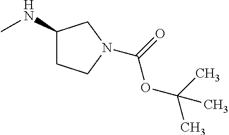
C1(NC)CCN(C(=O)OC(C)(C)C)C1
